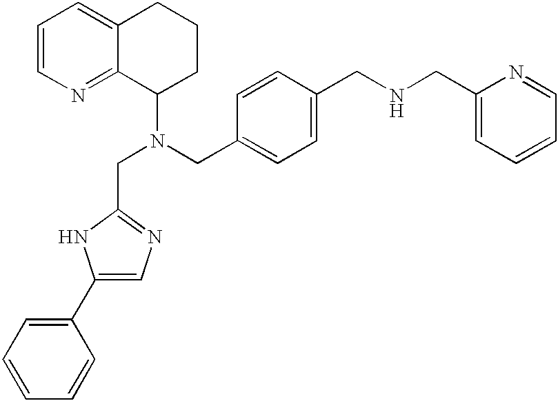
C1=C(CN(C2CCCC3=CC=CN=C23)CC2=NC=C(C3=CC=CC=C3)N2)C=CC(CNCC2=CC=CC=N2)=C1
